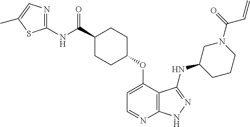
C1(NC(C2CCC(OC3=CC=NC4=C3C(NC3CCCN(C(=O)C=C)C3)=NN4)CC2)=O)=NC=C(C)S1
